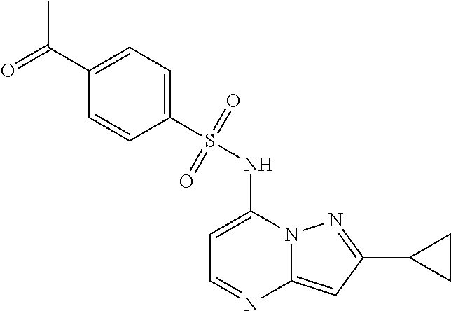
C1=C(NS(C2=CC=C(C(=O)C)C=C2)(=O)=O)N2C(=CC(C3CC3)=N2)N=C1
